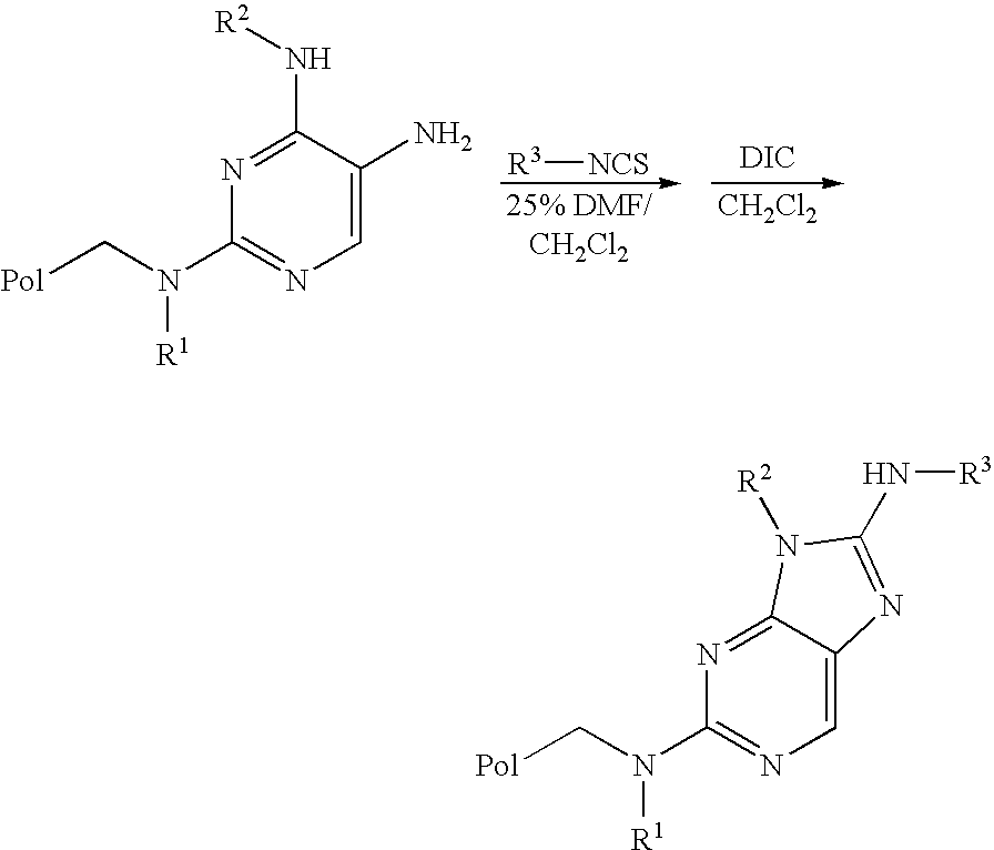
[DIC].[CH2Cl2].[R3][NCS].N1=C(N[R2])C(N)=CN=C1N([R1])C[Pol].N1=C2C(=CN=C1N([R1])C[Pol])N=C(N[R3])N2[R2]
